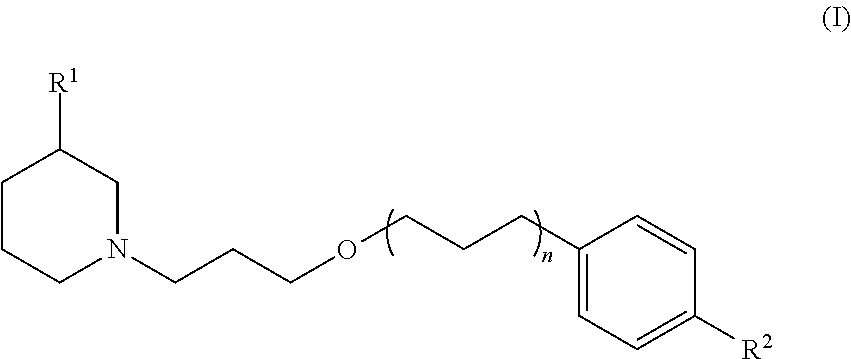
C1CCN(CCCOCCCC2=CC=C([R2])C=C2)CC1[R1]
